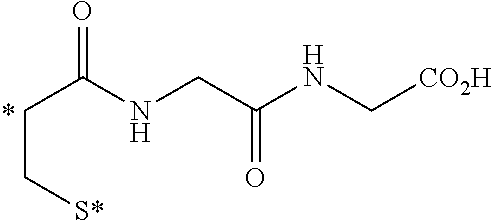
C(C(NCC(NC[CO2H])=O)=O)C[S*]
